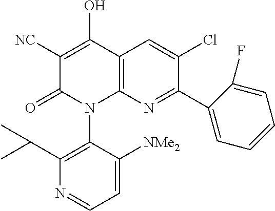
C1([NC])=C(O)C2=C(N(C3=C(C(C)C)N=CC=C3[NMe2])C1=O)N=C(C1=CC=CC=C1F)C(Cl)=C2
